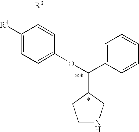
C1([R4])=CC=C(OC(C2=CC=CC=C2)C2CNCC2)C=C1[R3]
